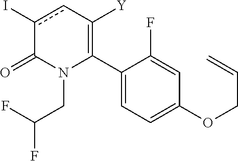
C1(C2=C([Y])cc(I)C(=O)N2CC(F)F)=CC=C(OCC=C)C=C1F
